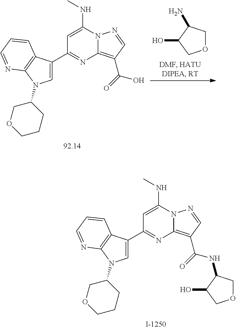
NC1COCC1O.C1=C(NC)N2C(=C(C(O)=O)C=N2)N=C1C1=CN(C2COCCC2)C2=C1C=CC=N2.C1=C(NC)N2C(=C(C(NC3COCC3O)=O)C=N2)N=C1C1=CN(C2COCCC2)C2=C1C=CC=N2
